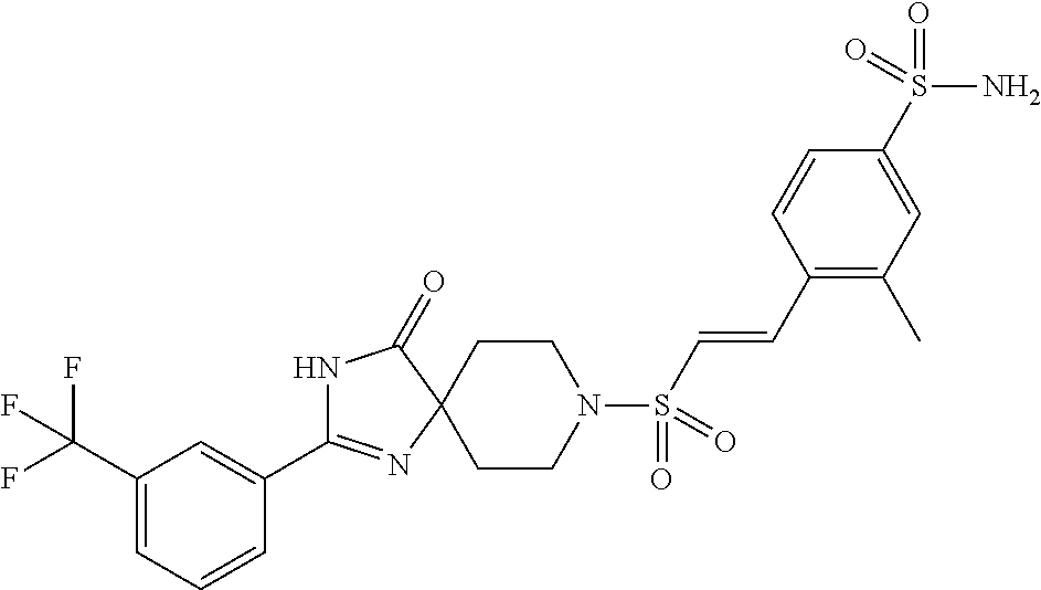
C1(C(F)(F)F)=CC=CC(C2=NC3(C(=O)N2)CCN(S(C=CC2=C(C)C=C(S(N)(=O)=O)C=C2)(=O)=O)CC3)=C1
